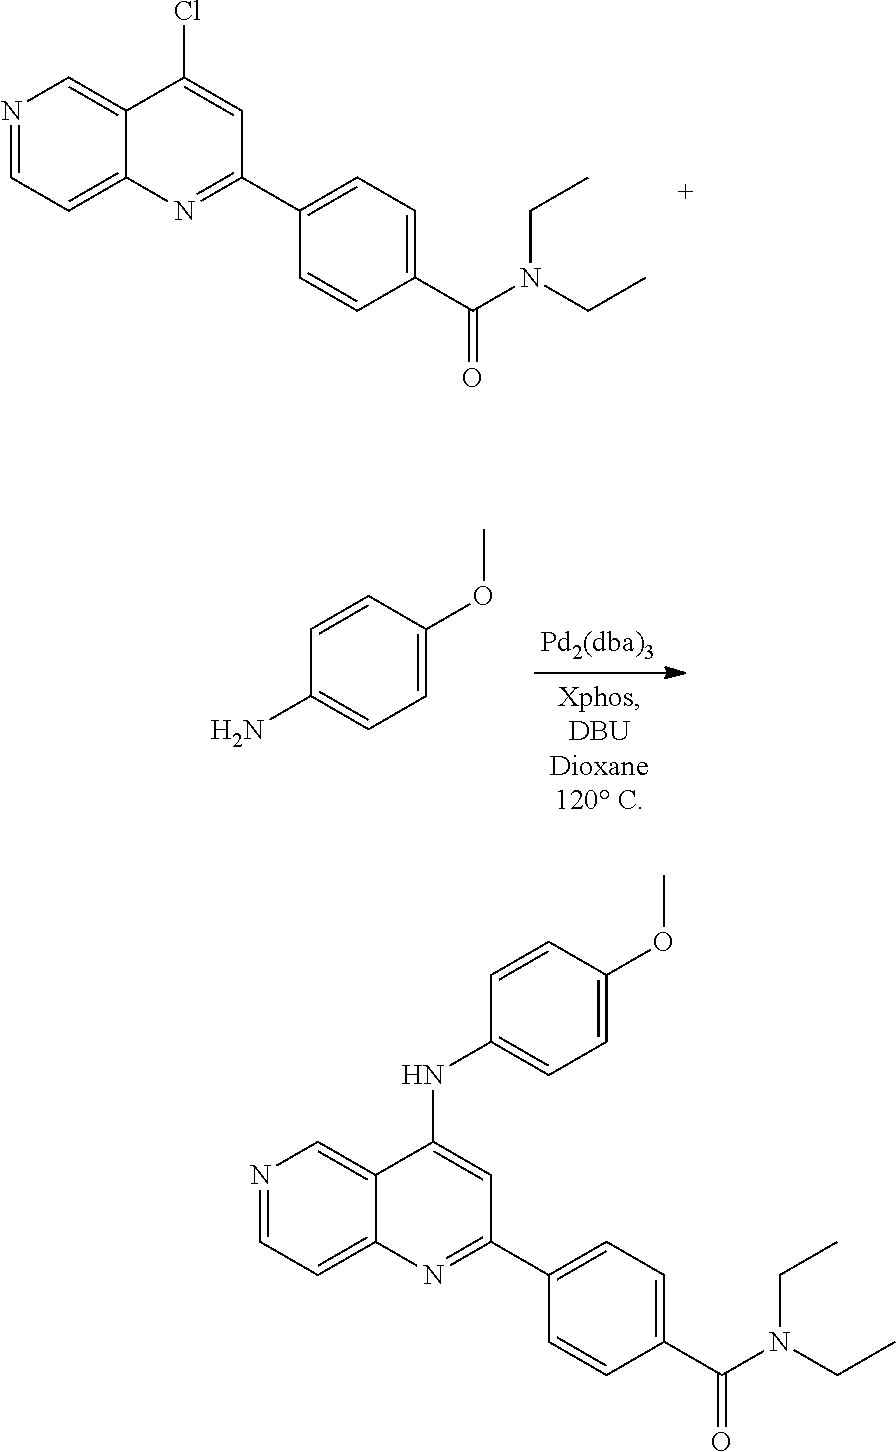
N1=CC=C2C(=C1)C(Cl)=CC(C1=CC=C(C(N(CC)CC)=O)C=C1)=N2.NC1=CC=C(OC)C=C1.N1=CC=C2C(=C1)C(NC1=CC=C(OC)C=C1)=CC(C1=CC=C(C(N(CC)CC)=O)C=C1)=N2
